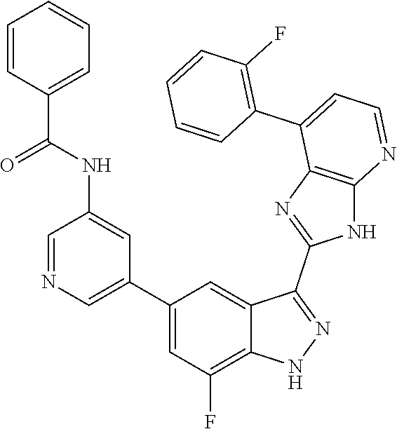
C1=NC=C(C2=CC(F)=C3C(=C2)C(C2=NC4=C(N2)N=CC=C4C2=C(F)C=CC=C2)=NN3)C=C1NC(C1=CC=CC=C1)=O
